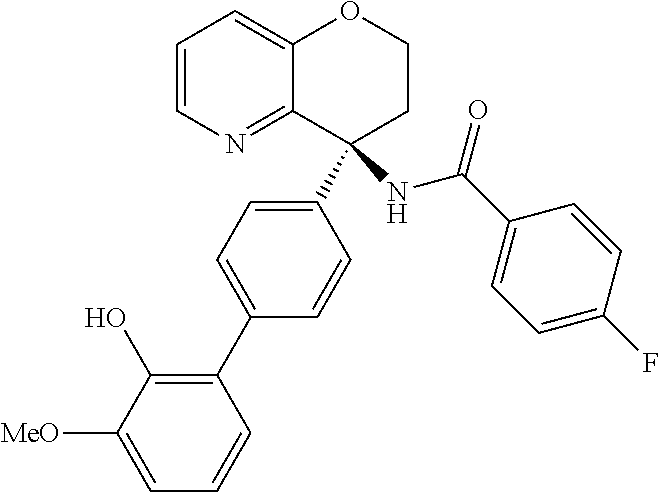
C1=CN=C2C(=C1)OCCC2(C1=CC=C(C2=C(O)C([MeO])=CC=C2)C=C1)NC(C1=CC=C(F)C=C1)=O
